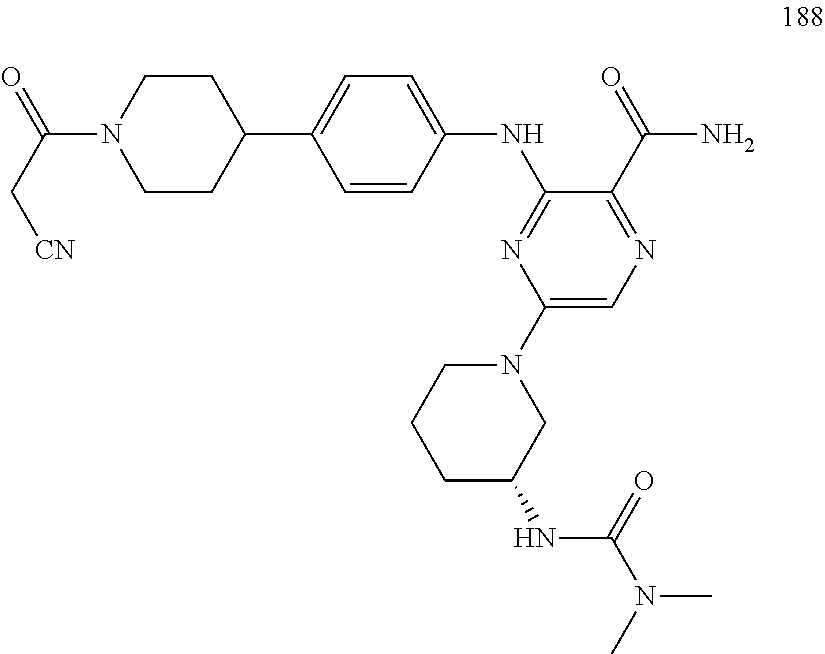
C1=CC(NC2=NC(N3CCCC(NC(N(C)C)=O)C3)=CN=C2C(=O)N)=CC=C1C1CCN(C(C[CN])=O)CC1
